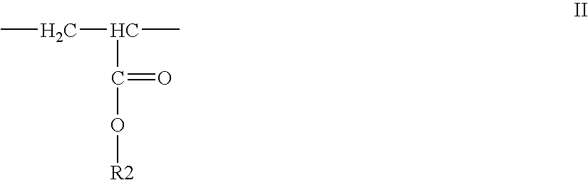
CCC(C)C(=O)O[R2]
